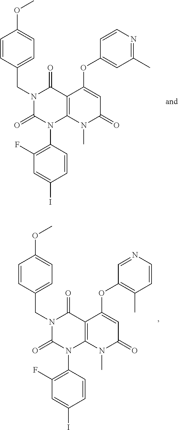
N1(CC2=CC=C(OC)C=C2)C(=O)N(C2=C(F)C=C(I)C=C2)C2=C(C1=O)C(OC1=CC(C)=NC=C1)=CC(=O)N2C.N1(CC2=CC=C(OC)C=C2)C(=O)N(C2=C(F)C=C(I)C=C2)C2=C(C1=O)C(OC1=C(C)C=CN=C1)=CC(=O)N2C
